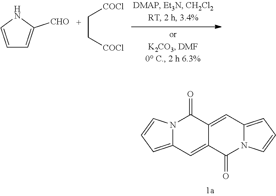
C1=CNC([CHO])=C1.C(C[COCl])[COCl].N12C(=CC=C1)C=C1C(=CC3=CC=CN3C1=O)C2=O
